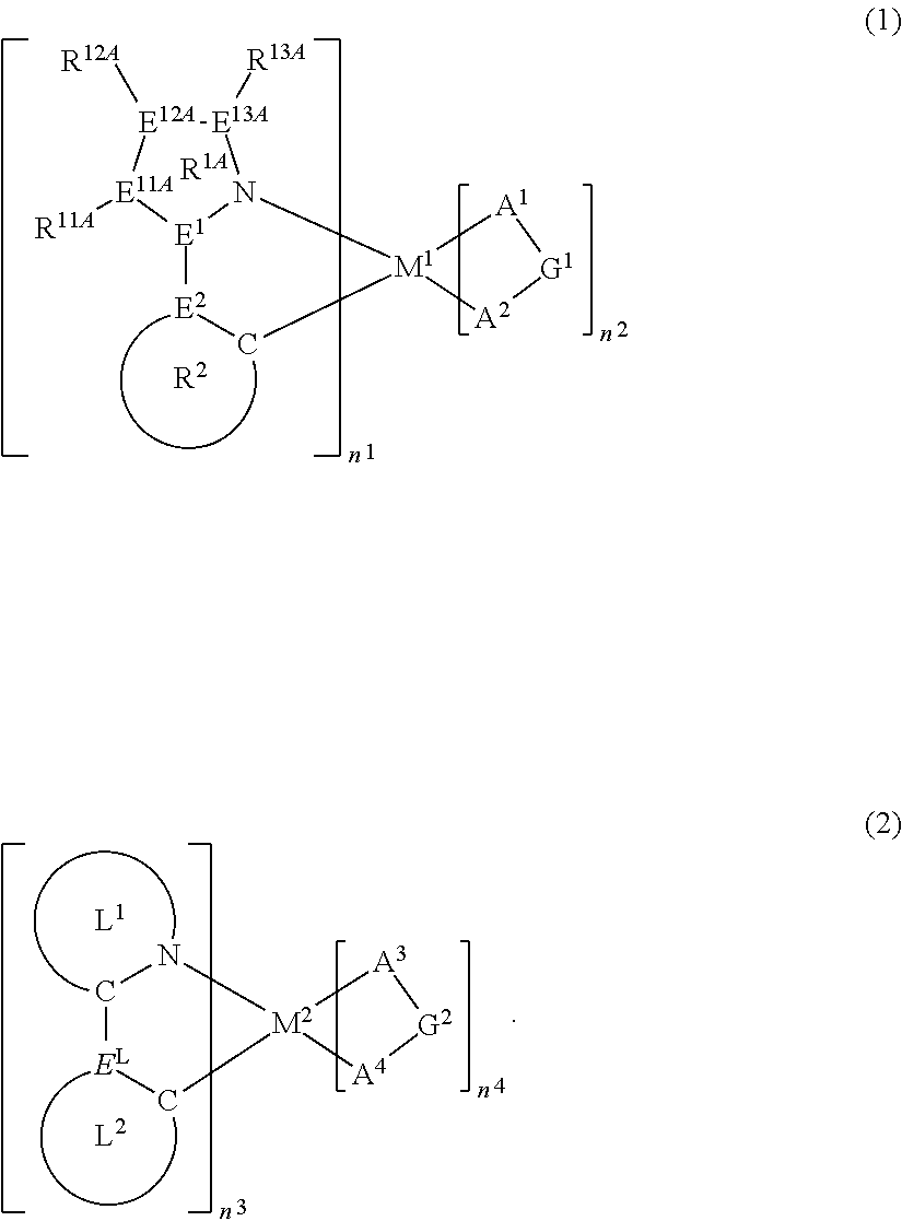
[E13A]1([R13A])[E12A]([R12A])[E11A]([R11A])[E1]2N1[M1]1(C[E2]2)[A2][G1][A1]1.[R1A].[R2].C1[EL]C[M2]2([A4][G2][A3]2)N1.[L2].[L1]
